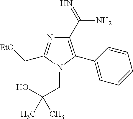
C1(C(N)=N)=C(C2=CC=CC=C2)N(CC(O)(C)C)C(C[EtO])=N1
